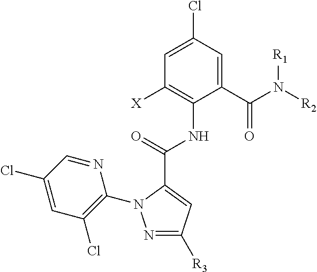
C1(C(N([R2])[R1])=O)=CC(Cl)=CC([X])=C1NC(=O)C1=CC([R3])=NN1C1=C(Cl)C=C(Cl)C=N1
